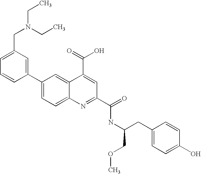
C1(C2=CC=C3C(=C2)C(C(O)=O)=CC(C(NC(CC2=CC=C(O)C=C2)COC)=O)=N3)=CC(CN(CC)CC)=CC=C1
